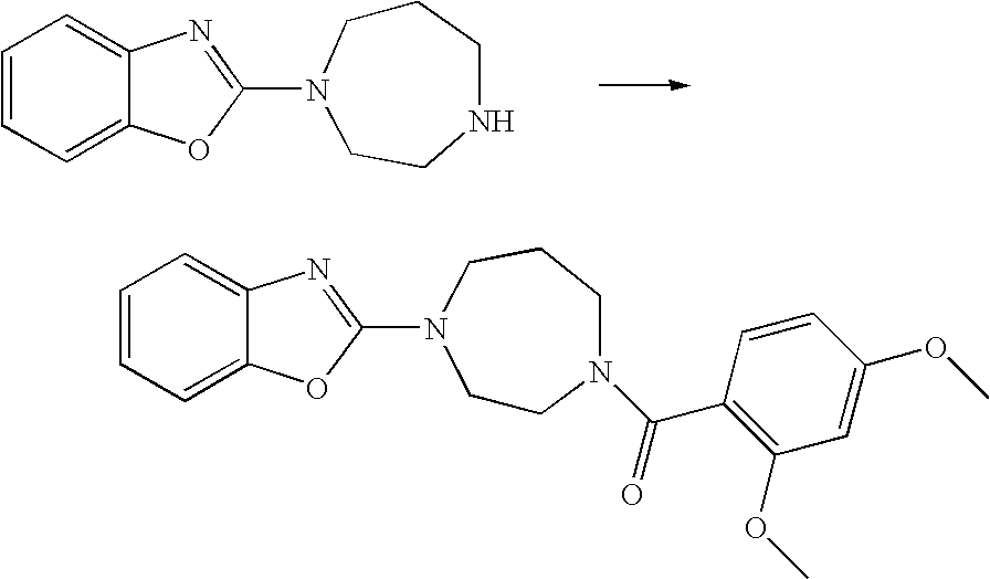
C1=CC=C2C(=C1)N=C(N1CCCNCC1)O2.C1=CC=C2C(=C1)N=C(N1CCN(C(C3=C(OC)C=C(OC)C=C3)=O)CCC1)O2
